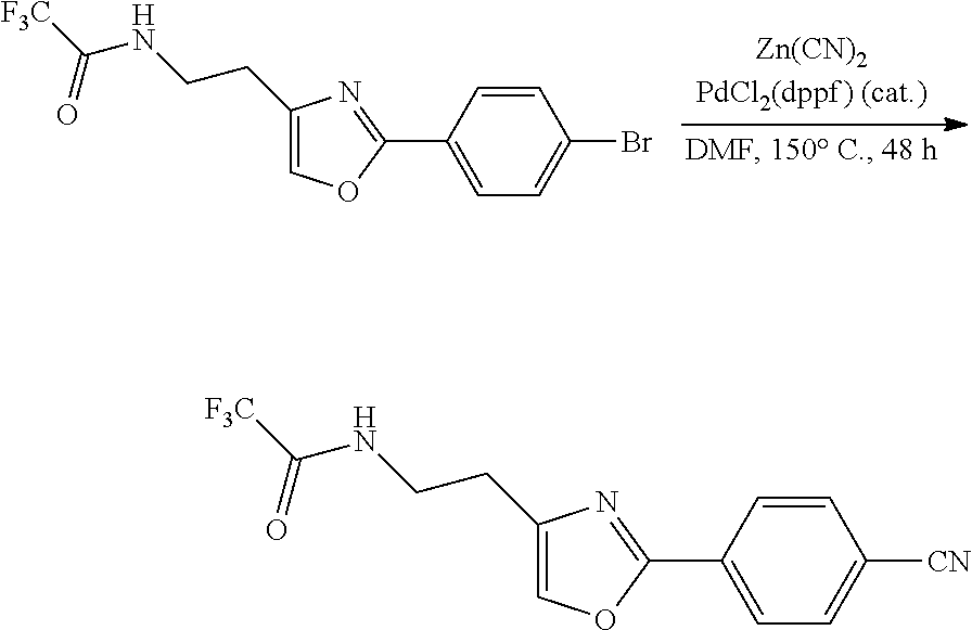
C1=C(C2=NC(CCNC([F3C])=O)=CO2)C=CC(Br)=C1.C1=C(C2=NC(CCNC([F3C])=O)=CO2)C=CC([CN])=C1
